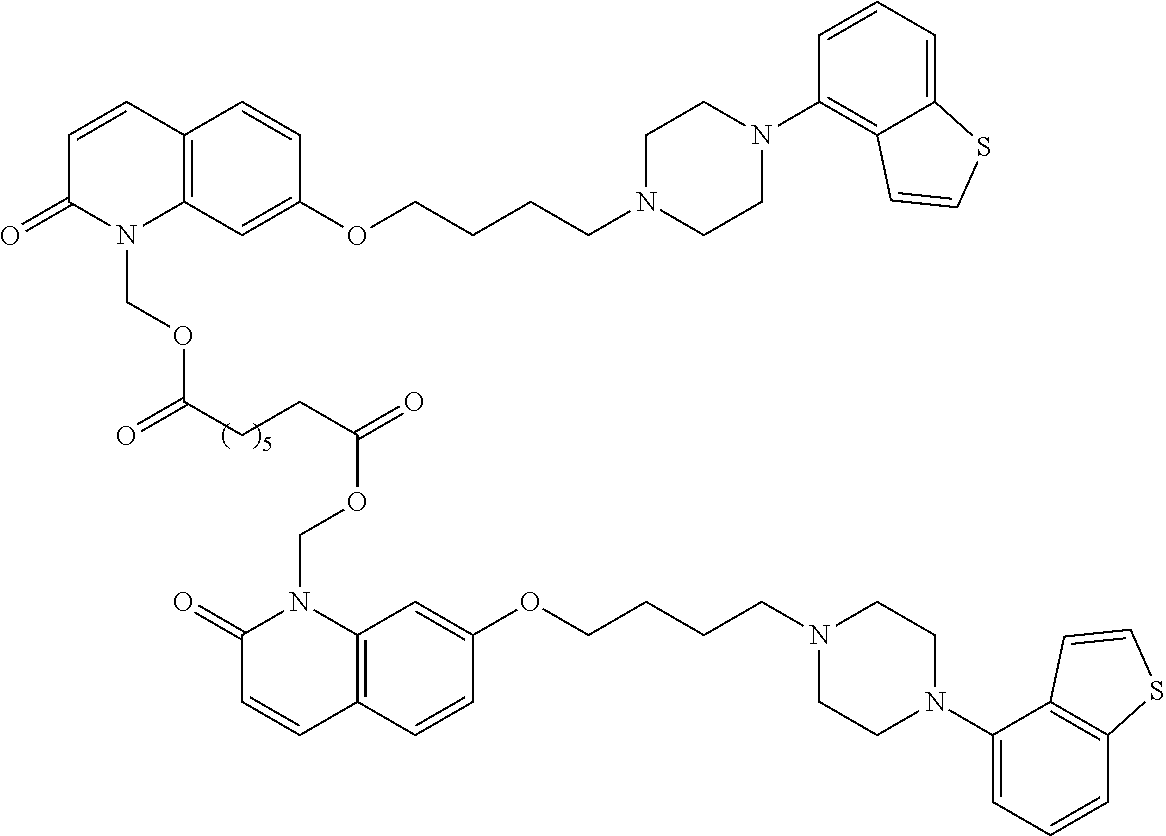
C1N(C2=CC=CC3=C2C=CS3)CCN(CCCCOC2=CC3=C(C=C2)C=CC(=O)N3COC(CCC(=O)OCN2C(=O)C=CC3=C2C=C(OCCCCN2CCN(C4=C5C(=CC=C4)SC=C5)CC2)C=C3)=O)C1
